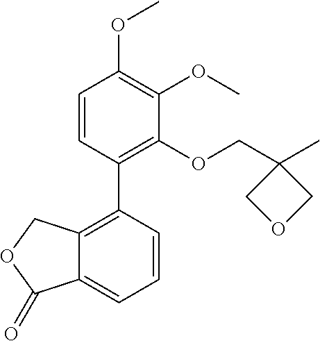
C1=CC(C2=C3C(=CC=C2)C(=O)OC3)=C(OCC2(C)COC2)C(OC)=C1OC
